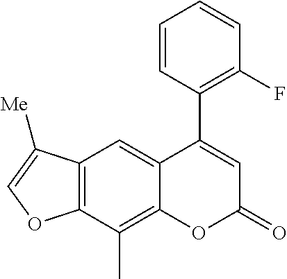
C12=C(C(C)=C3C(=C1)C(C1=C(F)C=CC=C1)=CC(=O)O3)OC=C2[Me]
